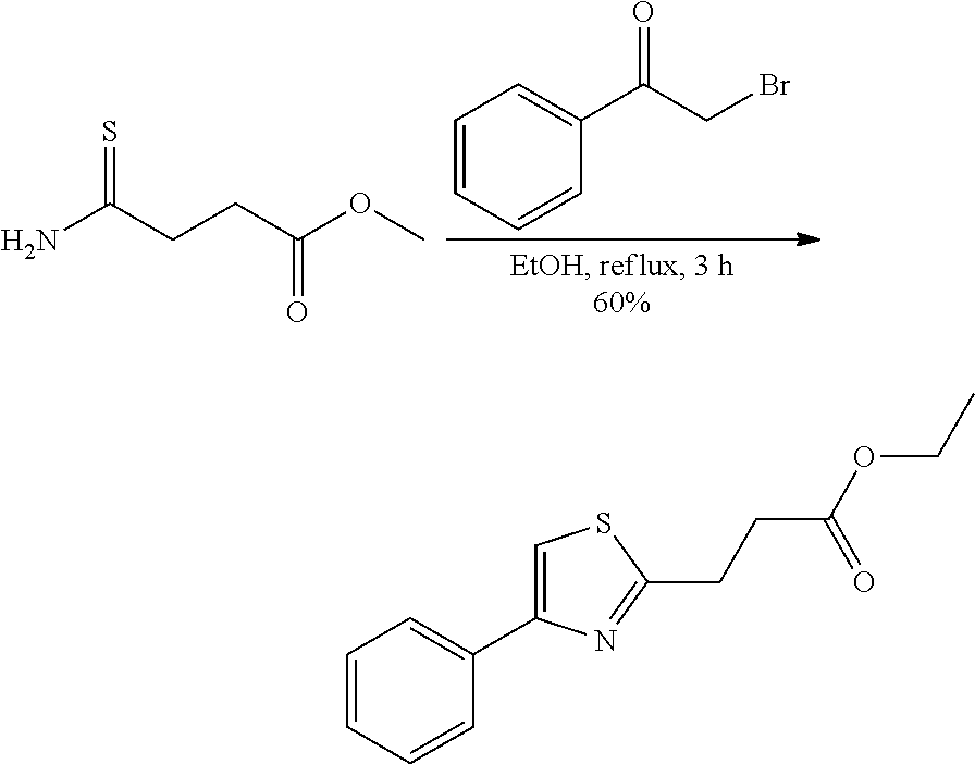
S=C(CCC(OC)=O)N.O=C(CBr)C1=CC=CC=C1.C1=C(C2=CC=CC=C2)N=C(CCC(OCC)=O)S1
